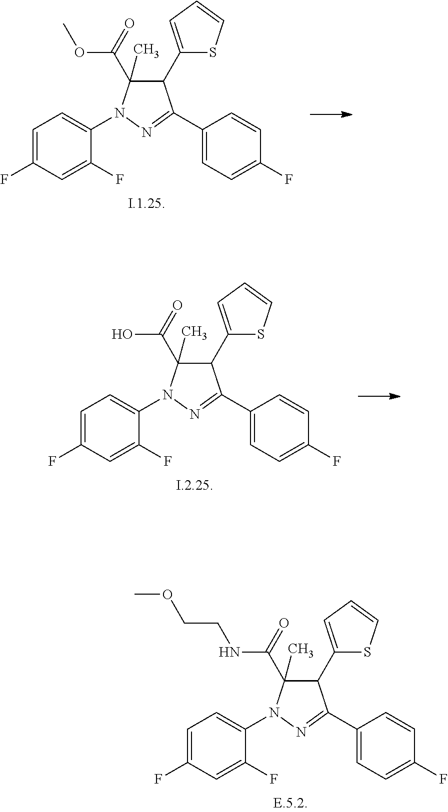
C1(F)=CC=C(C2=NN(C3=CC=C(F)C=C3F)C(C(=O)OC)(C)C2C2=CC=CS2)C=C1.C1(F)=CC=C(C2=NN(C3=CC=C(F)C=C3F)C(C(=O)O)(C)C2C2=CC=CS2)C=C1.C1(F)=CC=C(C2=NN(C3=CC=C(F)C=C3F)C(C(=O)NCCOC)(C)C2C2=CC=CS2)C=C1
